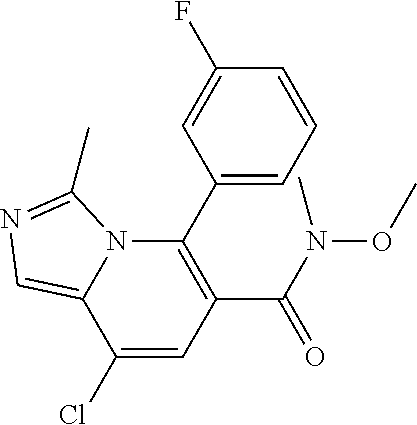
C1(Cl)=CC(C(N(OC)C)=O)=C(C2=CC=CC(F)=C2)N2C1=CN=C2C
